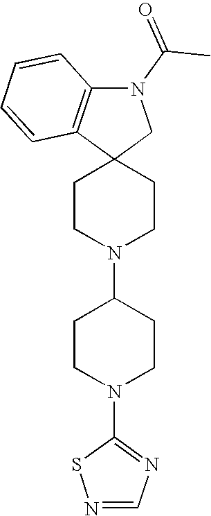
C1CN(C2CCN(C3=NC=NS3)CC2)CCC12CN(C(C)=O)C1=C2C=CC=C1
